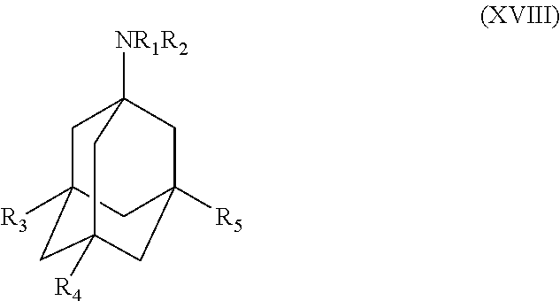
C1C2([R3])CC3([R4])CC([R5])(CC1([NR1R2])C3)C2
